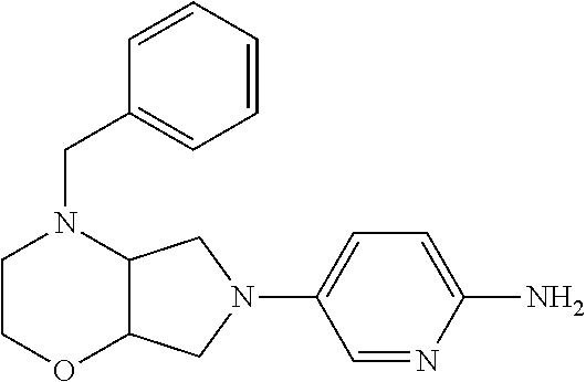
C12C(CN(C3=CC=C(N)N=C3)C1)OCCN2CC1=CC=CC=C1
